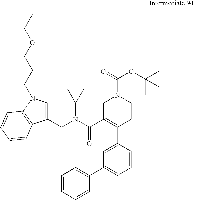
C1=CC(C2=C(C(=O)N(C3CC3)CC3=CN(CCCOCC)C4=C3C=CC=C4)CN(C(=O)OC(C)(C)C)CC2)=CC(C2=CC=CC=C2)=C1
